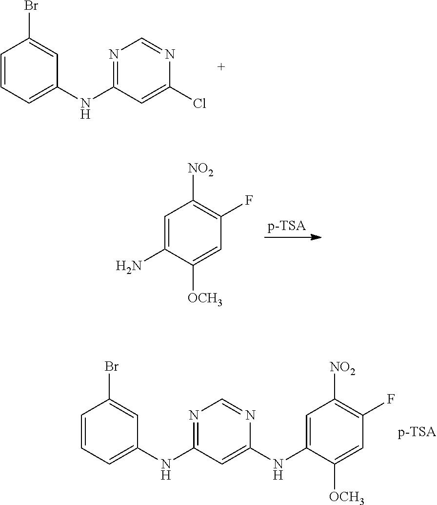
C1=CC=C(NC2=NC=NC(Cl)=C2)C=C1Br.C1=C(N)C([OCH3])=CC(F)=C1[NO2].C1=CC=C(NC2=NC=NC(NC3=CC([NO2])=C(F)C=C3[OCH3])=C2)C=C1Br
